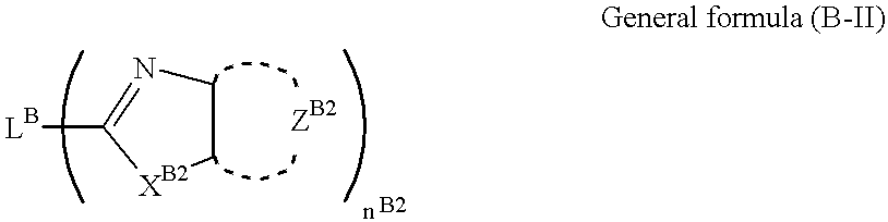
C1N=C([LB])[XB2]C1
